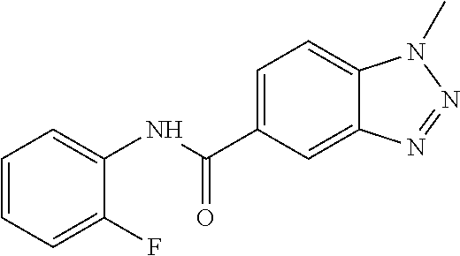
C1=CC=C(F)C(NC(C2=CC=C3C(=C2)N=NN3C)=O)=C1
